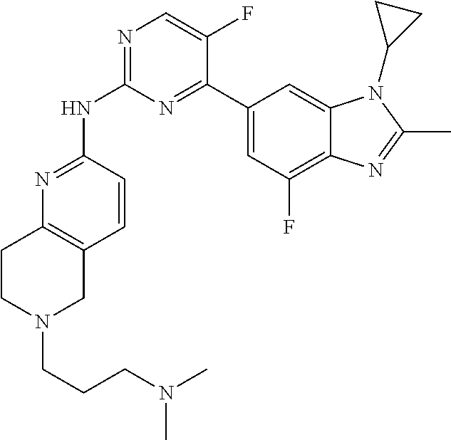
N1=C(NC2=NC=C(F)C(C3=CC(F)=C4C(=C3)N(C3CC3)C(C)=N4)=N2)C=CC2=C1CCN(CCCN(C)C)C2
